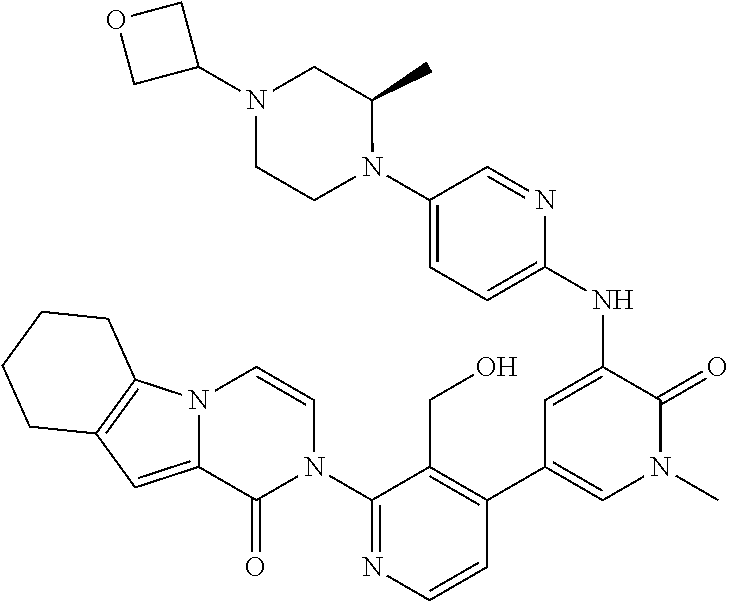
C1(N2C=CN3C(=CC4=C3CCCC4)C2=O)=NC=CC(C2=CN(C)C(=O)C(NC3=CC=C(N4C(C)CN(C5COC5)CC4)C=N3)=C2)=C1CO
